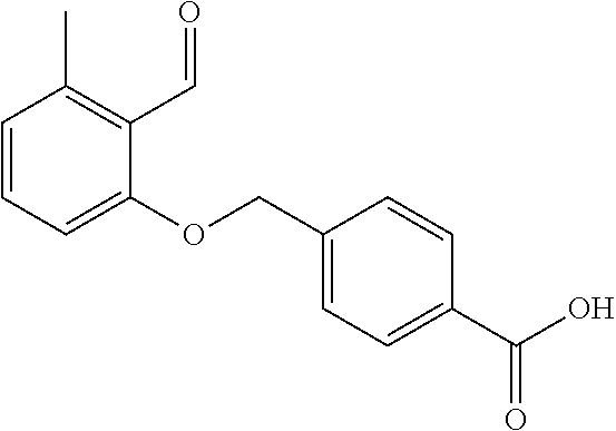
C1(OCC2=CC=C(C(O)=O)C=C2)=CC=CC(C)=C1C=O
